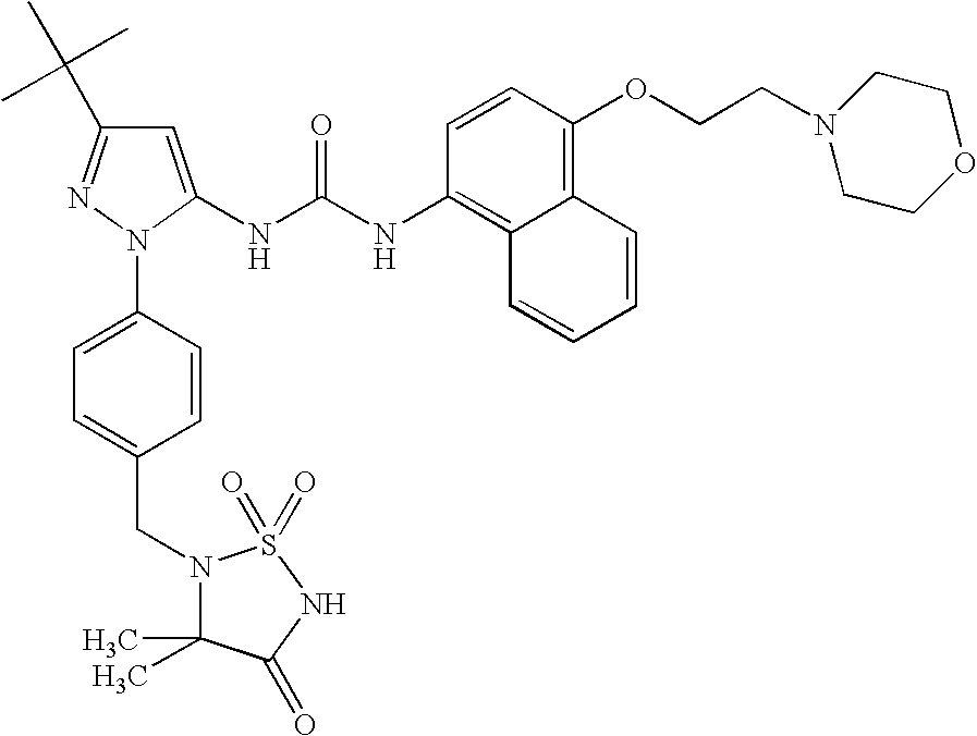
C1=C(NC(NC2=C3C(=C(OCCN4CCOCC4)C=C2)C=CC=C3)=O)N(C2=CC=C(CN3C(C)(C)C(=O)NS3(=O)=O)C=C2)N=C1C(C)(C)C
